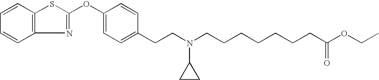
C1=CC2=C(C=C1)SC(OC1=CC=C(CCN(CCCCCCCC(=O)OCC)C3CC3)C=C1)=N2
